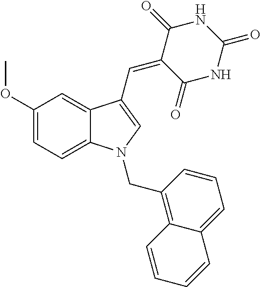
C1(OC)=CC=C2C(=C1)C(C=C1C(=O)NC(=O)NC1=O)=CN2CC1=C2C(=CC=C1)C=CC=C2
